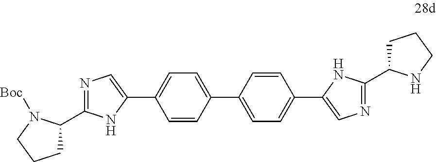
C1(C2=CC=C(C3=CN=C(C4CCCN4)N3)C=C2)=CC=C(C2=CN=C(C3CCCN3[Boc])N2)C=C1
